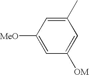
C1=C([MeO])C=C(C)C=C1[OM]
